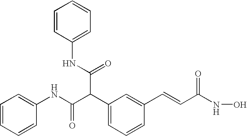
C(C1=CC=CC(C=CC(NO)=O)=C1)(C(NC1=CC=CC=C1)=O)C(NC1=CC=CC=C1)=O
